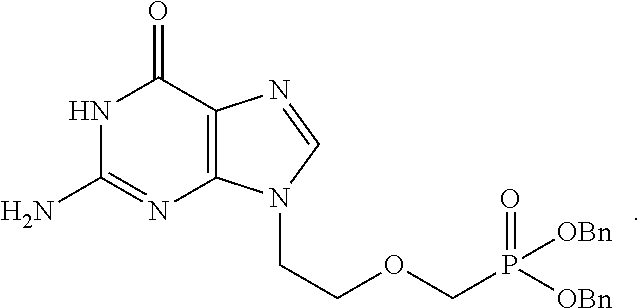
N1C(N)=NC2=C(C1=O)N=CN2CCOCP([OBn])(=O)[OBn]
